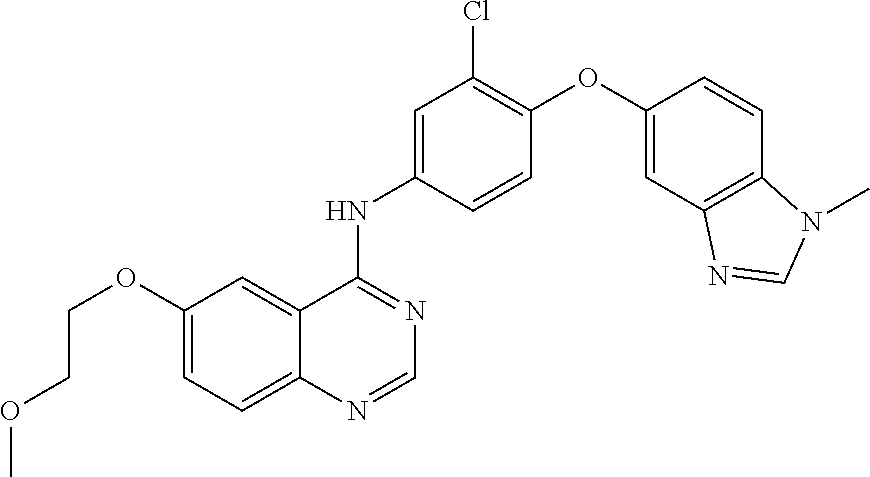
C1(OCCOC)=CC=C2C(=C1)C(NC1=CC(Cl)=C(OC3=CC4=C(C=C3)N(C)C=N4)C=C1)=NC=N2
